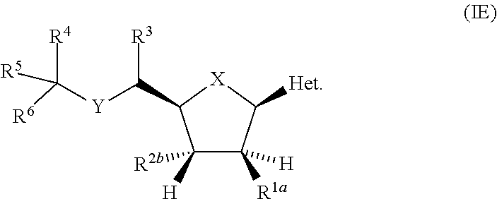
C1([R2b])([H])C([R1a])([H])C([Het])[X]C1C([Y]C([R6])([R4])[R5])[R3]
